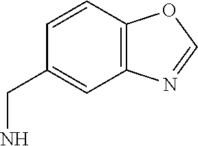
C1=CC2=C(C=C1CN)N=CO2
